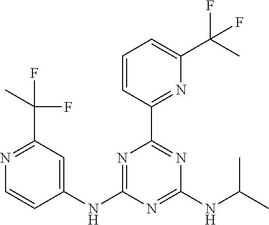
C1=CC(C2=NC(NC(C)C)=NC(NC3=CC(C(C)(F)F)=NC=C3)=N2)=NC(C(C)(F)F)=C1
